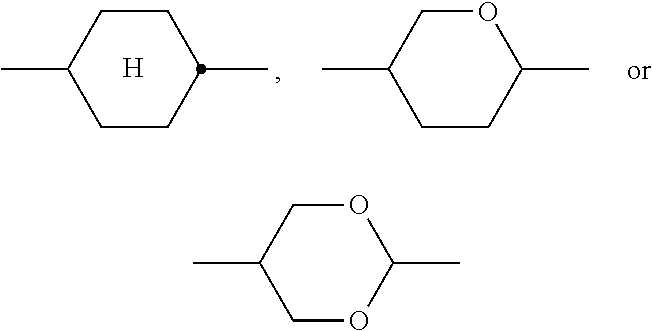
C1OC(C)OCC1C.C1CC(C)OCC1C.C1CC(C)CCC1C.[H]
